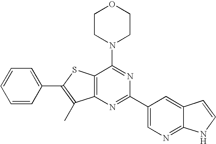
C1CN(C2=NC(C3=CN=C4C(=C3)C=CN4)=NC3=C2SC(C2=CC=CC=C2)=C3C)CCO1
